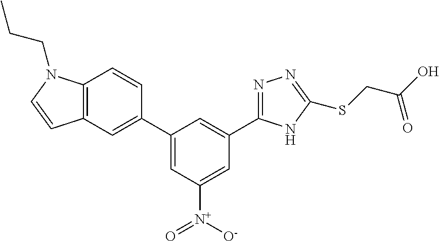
C1=C([N+]([O-])=O)C=C(C2=CC3=C(C=C2)N(CCC)C=C3)C=C1C1=NN=C(SCC(O)=O)N1
